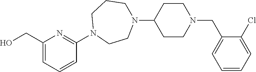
C1(CO)=CC=CC(N2CCN(C3CCN(CC4=CC=CC=C4Cl)CC3)CCC2)=N1
